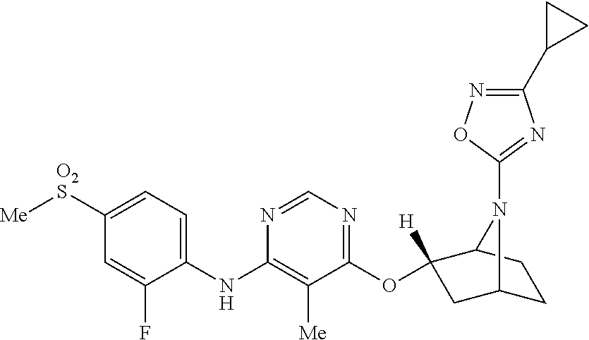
C1(NC2=C([Me])C(OC3([H])CC4CCC3N4C3=NC(C4CC4)=NO3)=NC=N2)=CC=C([O2S][Me])C=C1F
